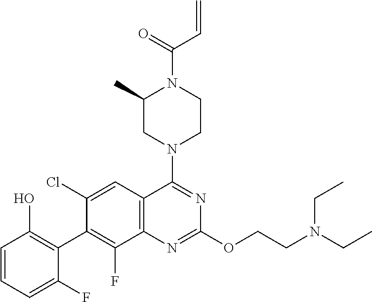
C1=CC=C(F)C(C2=C(F)C3=C(C=C2Cl)C(N2CCN(C(=O)C=C)C(C)C2)=NC(OCCN(CC)CC)=N3)=C1O
